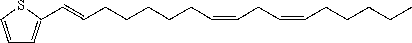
C1=CSC(C=CCCCCCC=CCC=CCCCCC)=C1
